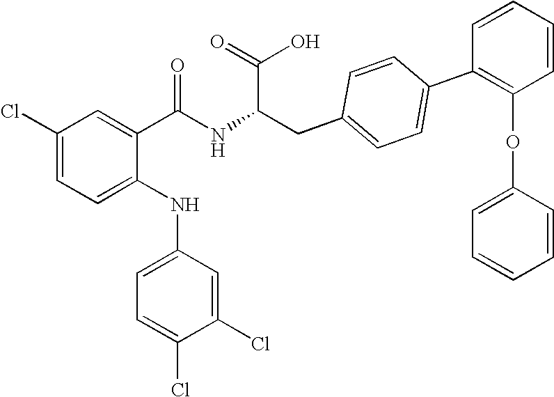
C1(Cl)=CC=C(NC2=CC=C(Cl)C(Cl)=C2)C(C(NC(CC2=CC=C(C3=C(OC4=CC=CC=C4)C=CC=C3)C=C2)C(=O)O)=O)=C1
